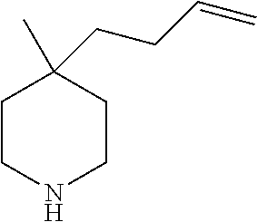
C1CNCCC1(CCC=C)C
